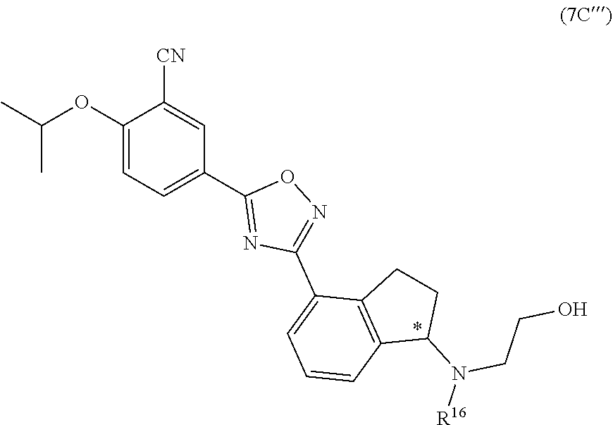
CC(OC1=CC=C(C2=NC(C3=CC=CC4=C3CCC4N([R16])CCO)=NO2)C=C1[CN])C
